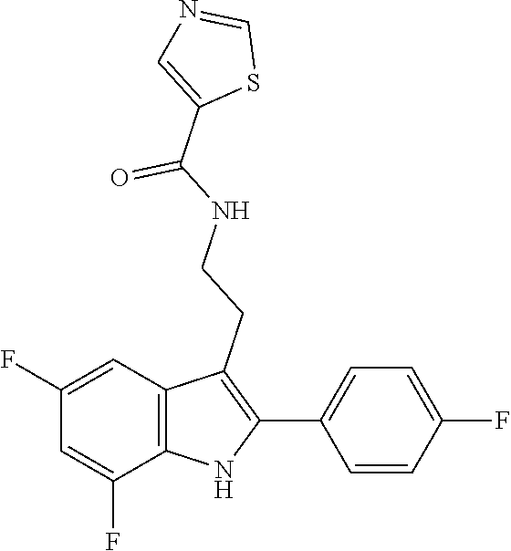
O=C(NCCC1=C(C2=CC=C(F)C=C2)NC2=C1C=C(F)C=C2F)C1=CN=CS1
